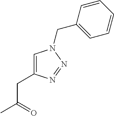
C1=C(CC(C)=O)N=NN1CC1=CC=CC=C1
